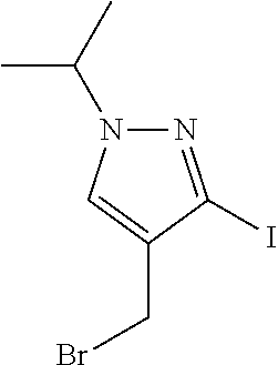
N1=C(I)C(CBr)=CN1C(C)C
